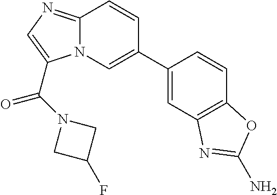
C1(C2=CN3C(=NC=C3C(=O)N3CC(F)C3)C=C2)=CC2=C(C=C1)OC(N)=N2
